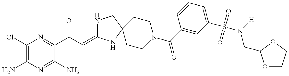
C1(Cl)=C(N)N=C(N)C(C(C=C2NCC3(N2)CCN(C(=O)C2=CC(S(=O)(=O)N([H])CC4OCCO4)=CC=C2)CC3)=O)=N1
